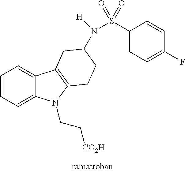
C1=CC=C2C(=C1)C1=C(N2CC[CO2H])CCC(N(S(C2=CC=C(F)C=C2)(=O)=O)[H])C1
